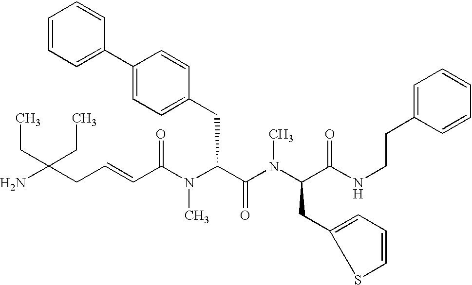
NC(CC=CC(N(C(C(N(C(C(NCCC1=CC=CC=C1)=O)CC1=CC=CS1)C)=O)CC1=CC=C(C2=CC=CC=C2)C=C1)C)=O)(CC)CC
